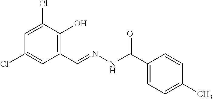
C1=C(Cl)C(O)=C(C=NNC(C2=CC=C(C)C=C2)=O)C=C1Cl
